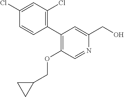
C1=CC(C2=C(OCC3CC3)C=NC(CO)=C2)=C(Cl)C=C1Cl
